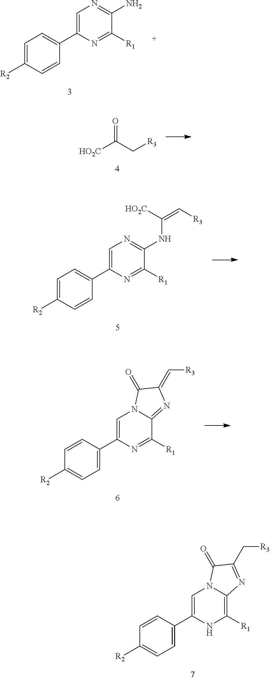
C1=C([R2])C=CC(C2=CN=C(N)C([R1])=N2)=C1.[HO2C]C(C[R3])=O.C1=C([R2])C=CC(C2=CN=C(NC(=C[R3])[HO2C])C([R1])=N2)=C1.C1=CC(C2=CN3C(=NC(=C[R3])C3=O)C([R1])=N2)=CC=C1[R2].C1=CC(C2=CN3C(=C([R1])N2)N=C(C[R3])C3=O)=CC=C1[R2]
